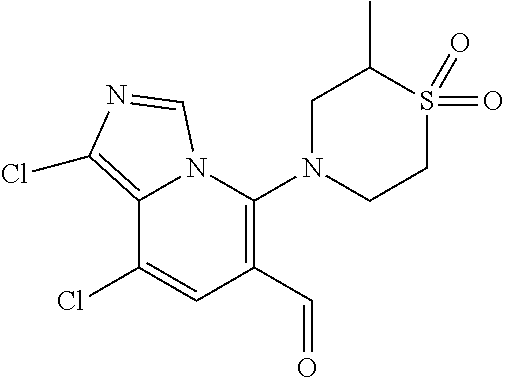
C1S(=O)(=O)C(C)CN(C2=C(C=O)C=C(Cl)C3=C(Cl)N=CN23)C1
